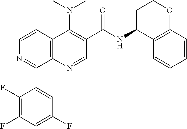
C12=C(N=CC(C(=O)NC3C4=C(OCC3)C=CC=C4)=C1N(C)C)C(C1=CC(F)=CC(F)=C1F)=NC=C2
